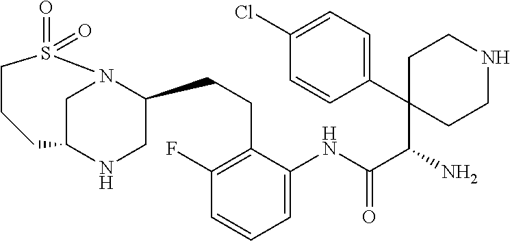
C1C2NCC(CCC3=C(F)C=CC=C3NC(C(N)C3(C4=CC=C(Cl)C=C4)CCNCC3)=O)N1S(=O)(=O)CCC2
